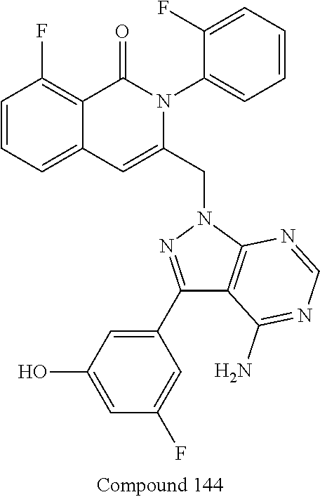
C1=CC=C2C(=C1F)C(=O)N(C1=CC=CC=C1F)C(CN1N=C(C3=CC(O)=CC(F)=C3)C3=C1N=CN=C3N)=C2
